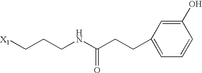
[X1]CCCNC(CCC1=CC=CC(O)=C1)=O
